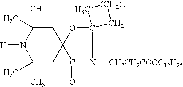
C1(C)(C)CC2(CC(C)(C)N1[H])OC1(N([CH2CH2COOC12H25])C2=O)C[(CH2)9]C1
